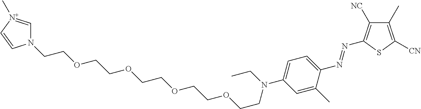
N1(CCOCCOCCOCCOCCN(CC)C2=CC=C(N=NC3=C([NC])C(C)=C([CN])S3)C(C)=C2)C=[N+](C)C=C1
